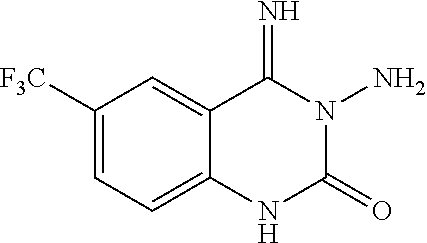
C1([F3C])=CC=C2C(=C1)C(=N)N(N)C(=O)N2
